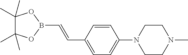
C1(C)(C)C(C)(C)OB(C=CC2=CC=C(N3CCN(C)CC3)C=C2)O1
